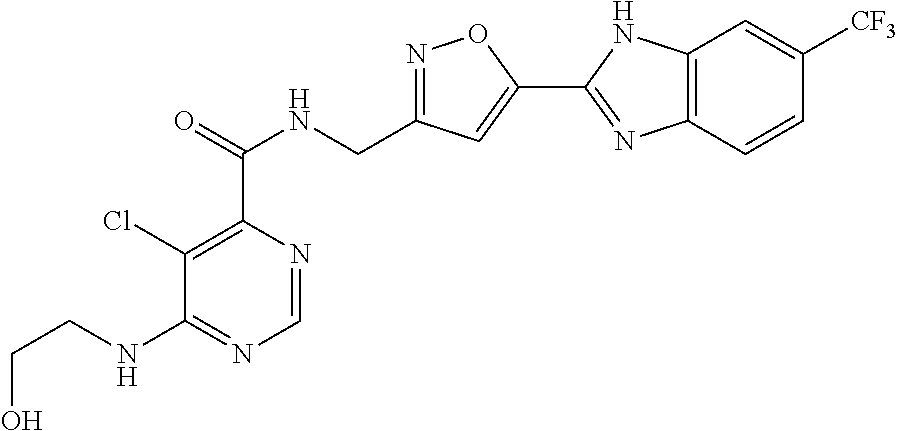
C1=NC(C(=O)NCC2=NOC(C3=NC4=C(N3)C=C([CF3])C=C4)=C2)=C(Cl)C(NCCO)=N1
